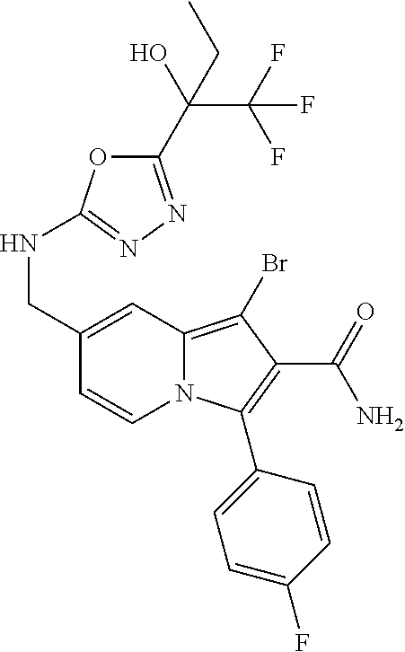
C1(CNC2=NN=C(C(C(F)(F)F)(O)CC)O2)=CC2=C(Br)C(C(=O)N)=C(C3=CC=C(F)C=C3)N2C=C1
